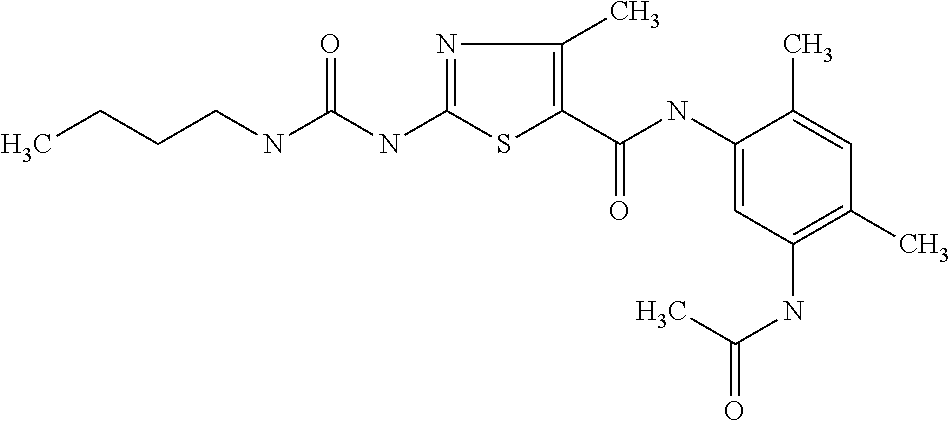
CCCCNC(NC1=NC(C)=C(C(NC2=CC(NC(C)=O)=C(C)C=C2C)=O)S1)=O
